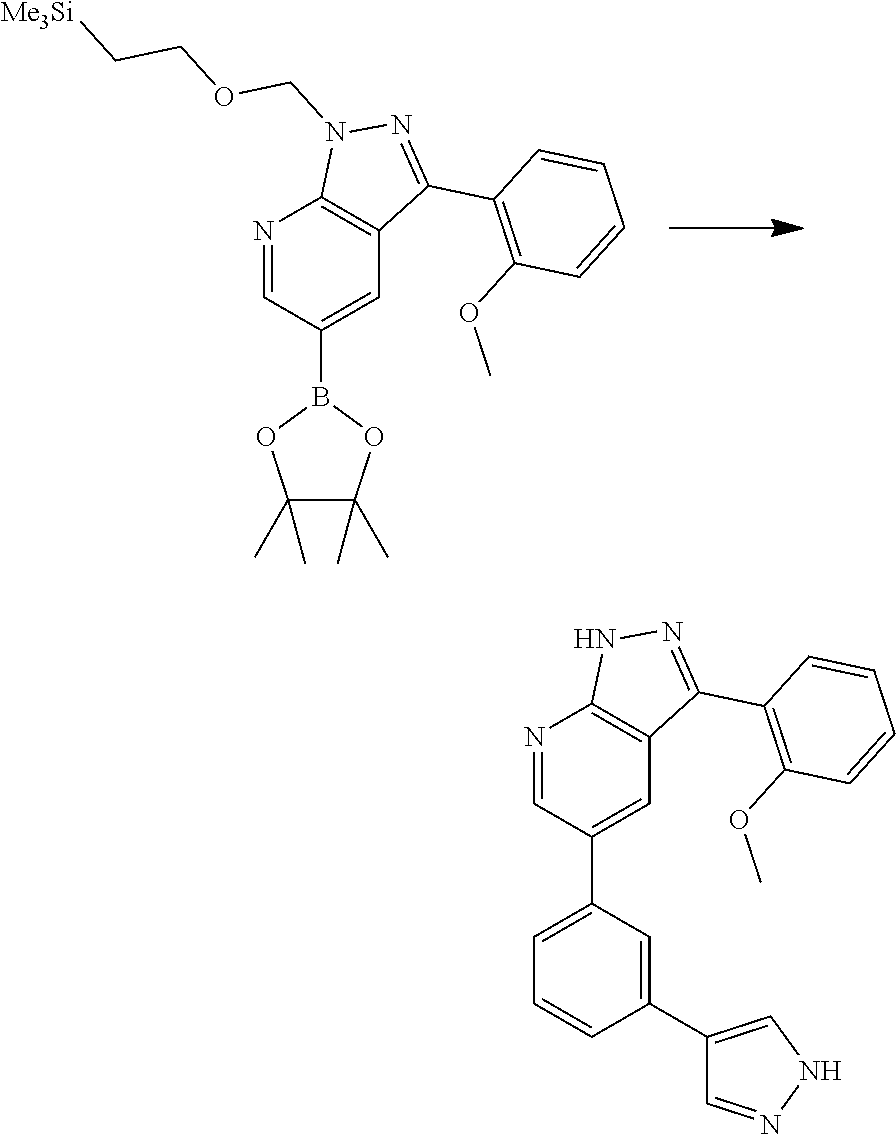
N1=CC(B2OC(C)(C)C(C)(C)O2)=CC2=C1N(COCC[Me3Si])N=C2C1=C(OC)C=CC=C1.N1=CC(C2=CC=CC(C3=CNN=C3)=C2)=CC2=C1NN=C2C1=C(OC)C=CC=C1
